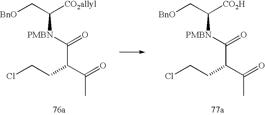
C([BnO])C([CO2allyl])[PMBN]C(=O)C(CCCl)C(C)=O.C([BnO])C([CO2H])[PMBN]C(=O)C(CCCl)C(C)=O
